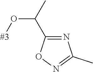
C(O[#3])(C1=NC(C)=NO1)C
